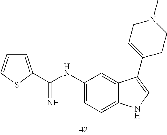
C1(NC(=N)C2=CC=CS2)=CC=C2C(=C1)C(C1=CCN(C)CC1)=CN2
